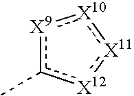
[X9]1c(C)[X12]:[X11]:[X10]:1
